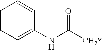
C1=CC=C(NC([CH2*])=O)C=C1
